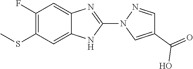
FC1=C(SC)C=C2C(=C1)N=C(N1C=C(C(=O)O)C=N1)N2
